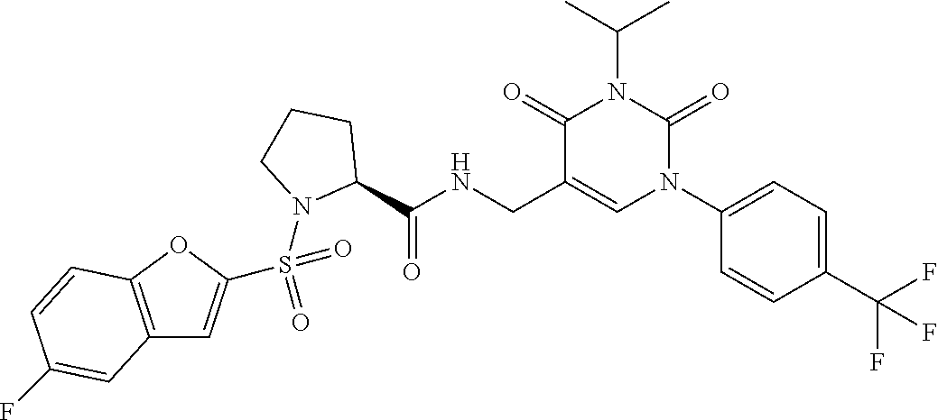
C1(C(NCC2=CN(C3=CC=C(C(F)(F)F)C=C3)C(=O)N(C(C)C)C2=O)=O)CCCN1S(=O)(=O)C1=CC2=C(O1)C=CC(F)=C2
